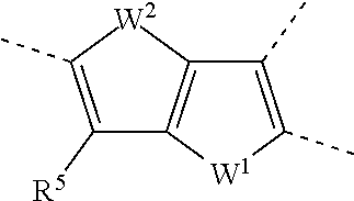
C1([R5])=C(C)[W2]C2=C1[W1]C(C)=C2C
